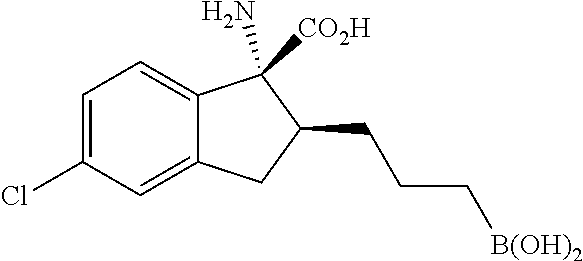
C1=C(Cl)C=C2C(=C1)C(N)([CO2H])C(CCC[B(OH)2])C2
